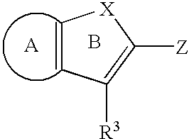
C1=CC([R3])=C([Z])[X]1.[A].B
